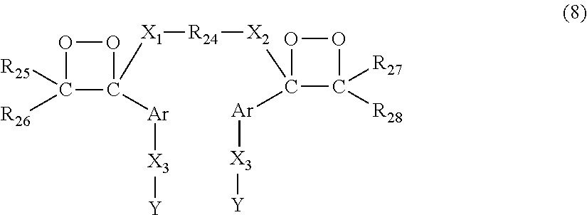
O1C([R25])([R26])C([Ar][X3][Y])([X1][R24][X2]C2([Ar][X3][Y])C([R27])([R28])OO2)O1
